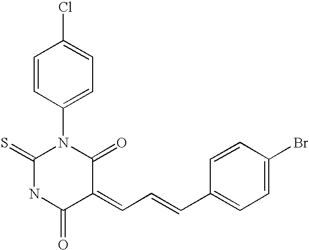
C1=CC(N2C(=S)NC(=O)C(=CC=CC3=CC=C(Br)C=C3)C2=O)=CC=C1Cl
